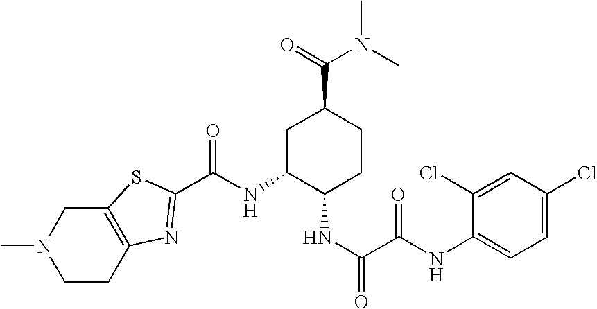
CN1CCC2=C(C1)SC(C(NC1C(NC(=O)C(NC3=CC=C(Cl)C=C3Cl)=O)CCC(C(=O)N(C)C)C1)=O)=N2
